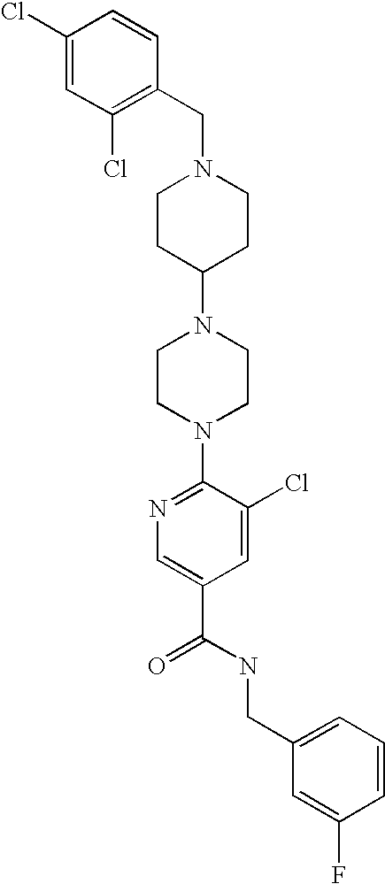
C1(Cl)=CC(Cl)=C(CN2CCC(N3CCN(C4=NC=C(C(NCC5=CC=CC(F)=C5)=O)C=C4Cl)CC3)CC2)C=C1
